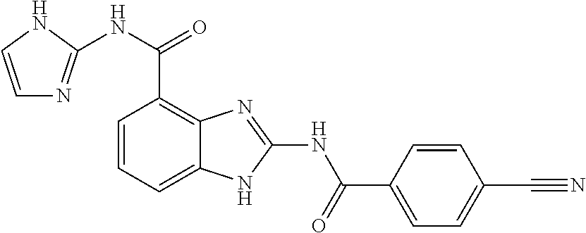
C1=CC=C2C(=C1C(NC1=NC=CN1)=O)N=C(NC(C1=CC=C(C#N)C=C1)=O)N2
